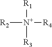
[R2][N+]([R4])([R1])[R3]
